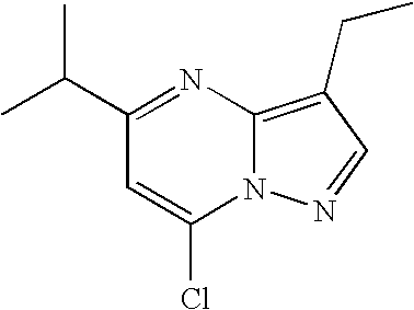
CC(C1=NC2=C(CC)C=NN2C(Cl)=C1)C
